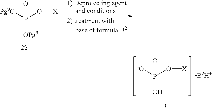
[Pg9O]P(O[X])(=O)[OPg9].[-O]P(O[X])(=O)O.[B2H+]
